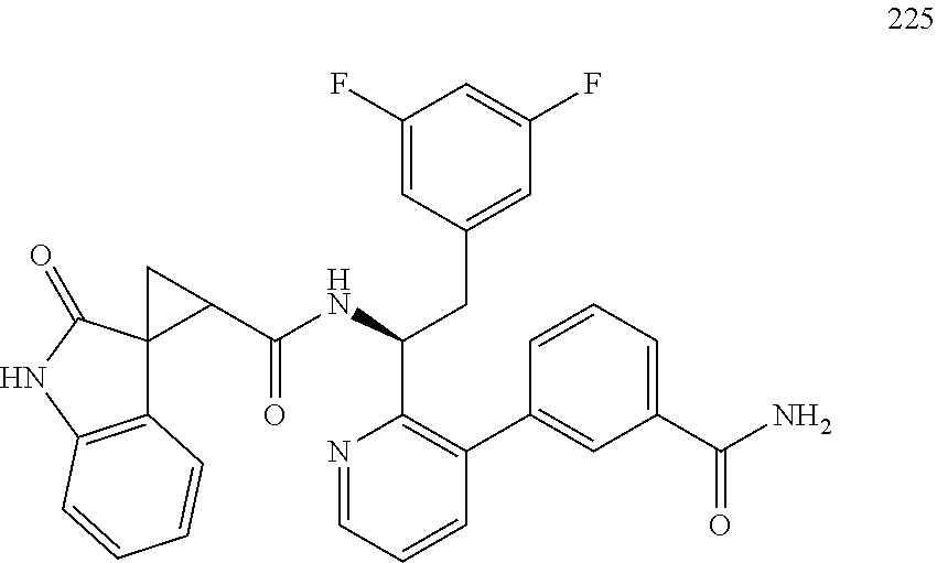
C1(F)=CC(CC(C2=C(C3=CC(C(N)=O)=CC=C3)C=CC=N2)NC(=O)C2C3(C4=C(NC3=O)C=CC=C4)C2)=CC(F)=C1
